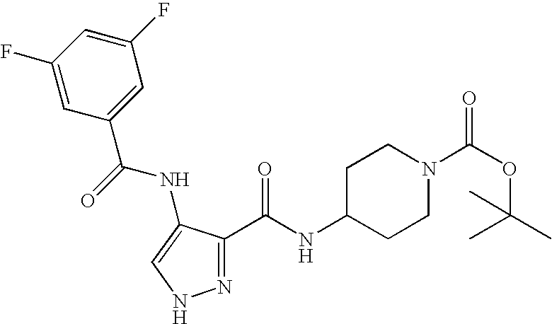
C1(C(NC2=CNN=C2C(=O)NC2CCN(C(=O)OC(C)(C)C)CC2)=O)=CC(F)=CC(F)=C1
